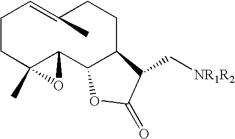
C1CC2(C)C(C3C(CCC(C)=C1)C(C[NR1R2])C(=O)O3)O2
